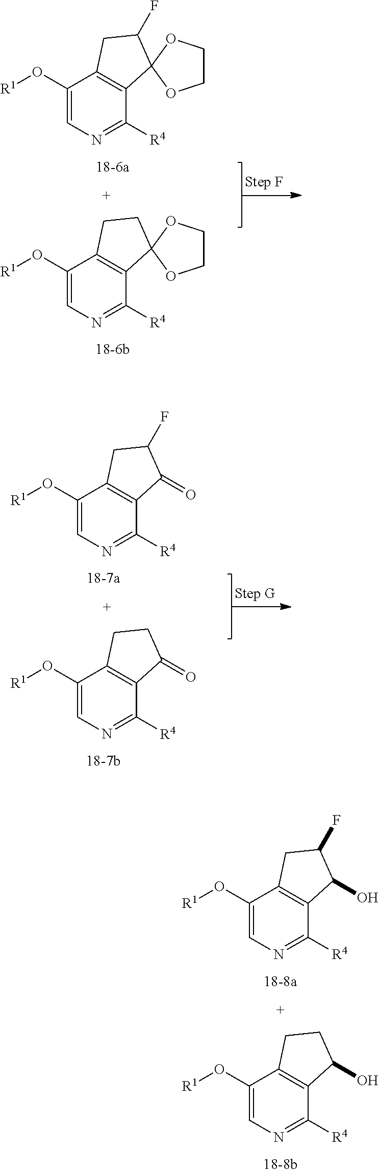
C1(O[R1])=CN=C([R4])C2=C1CCC21OCCO1.C1(O[R1])=CN=C([R4])C2=C1CC(F)C21OCCO1.C1(O[R1])=CN=C([R4])C2=C1CC(F)C2=O.C1(O[R1])=CN=C([R4])C2=C1CCC2=O.C1(O[R1])=CN=C([R4])C2=C1CCC2O.C1(O[R1])=CN=C([R4])C2=C1CC(F)C2O
